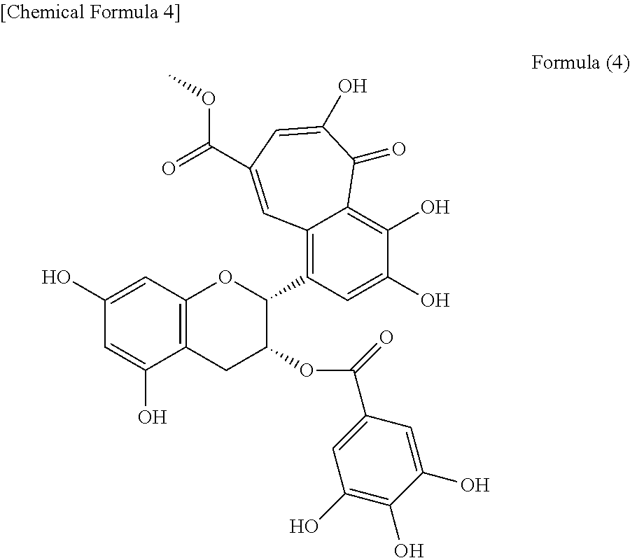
C1(O)=CC(C(=O)OC2CC3=C(C=C(O)C=C3O)OC2C2=C3C(=C(O)C(O)=C2)C(=O)C(O)=CC(C(=O)OC)=C3)=CC(O)=C1O
